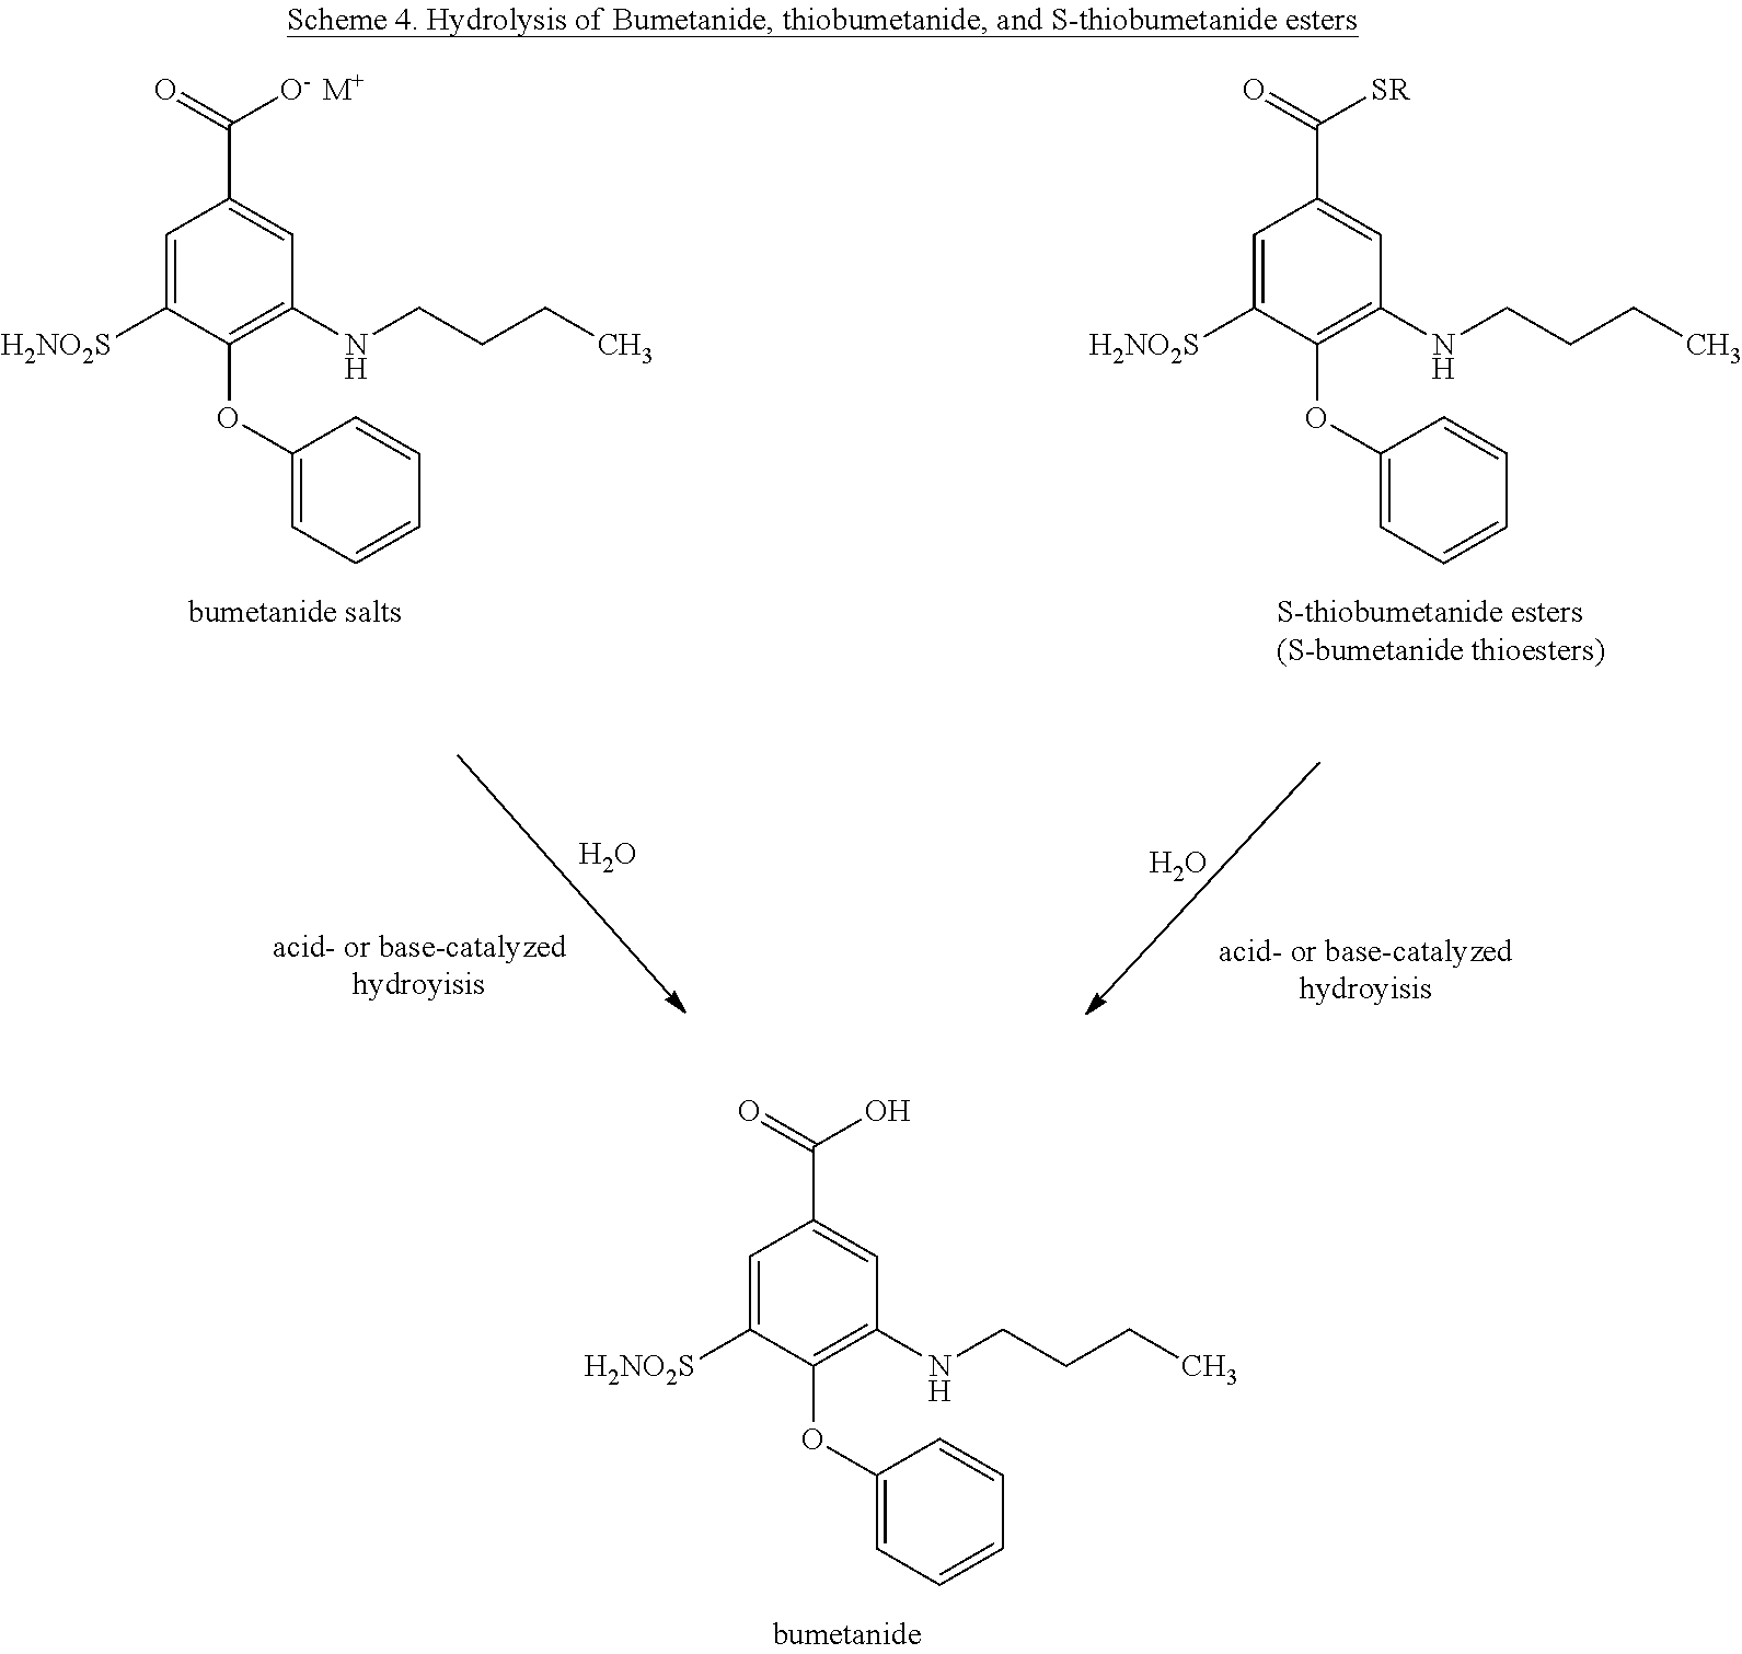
C1=C([H2NO2S])C(OC2=CC=CC=C2)=C(NCCCC)C=C1C(=O)O.C1=C([H2NO2S])C(OC2=CC=CC=C2)=C(NCCCC)C=C1C(=O)[O-  M+].C1=C([H2NO2S])C(OC2=CC=CC=C2)=C(NCCCC)C=C1C(=O)[SR].O.O
